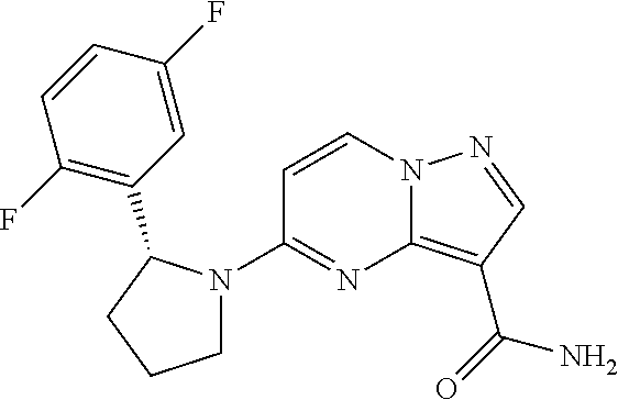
C12=C(C(=O)N)C=NN1C=CC(N1CCCC1C1=C(F)C=CC(F)=C1)=N2
